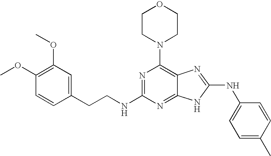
N1=C(NCCC2=CC(OC)=C(OC)C=C2)N=C2C(=C1N1CCOCC1)N=C(NC1=CC=C(C)C=C1)N2
